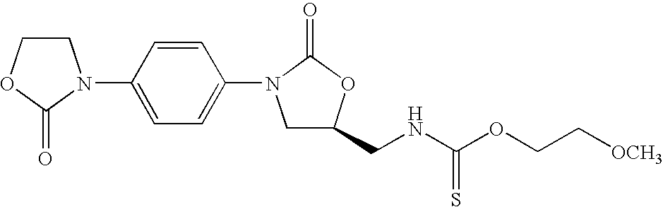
C1COC(=O)N1C1=CC=C(N2CC(CNC(OCC[OCH3])=S)OC2=O)C=C1
